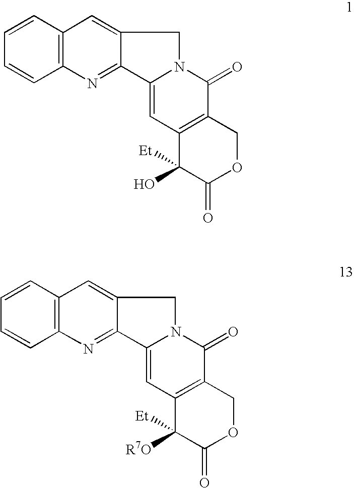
C1=CC2=C(C=C1)N=C1C(=C2)CN2C1=CC1=C(C2=O)COC(=O)C1([Et])O.C1=CC2=C(C=C1)N=C1C(=C2)CN2C1=CC1=C(C2=O)COC(=O)C1([Et])[R7O]
